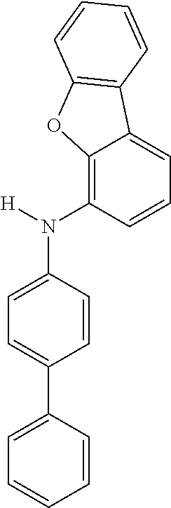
C1=C2C(=C(N(C3=CC=C(C4=CC=CC=C4)C=C3)[H])C=C1)OC1=C2C=CC=C1
